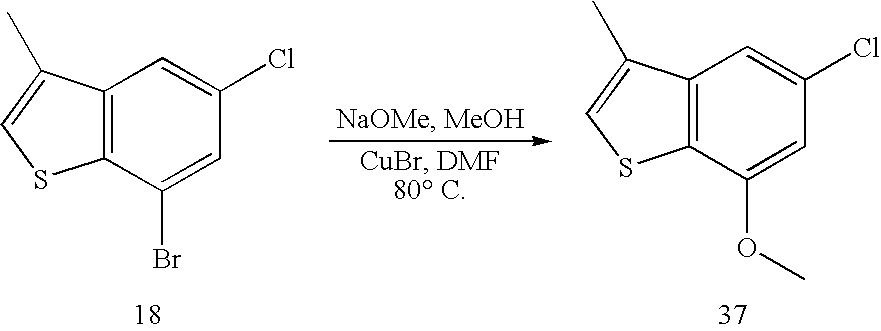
C12=C(C(C)=CS1)C=C(Cl)C=C2OC.C12=C(C(C)=CS1)C=C(Cl)C=C2Br
